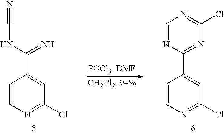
C1=CN=C(Cl)C=C1C1=NC(Cl)=NC=N1.C1=CN=C(Cl)C=C1C(NC#N)=N
